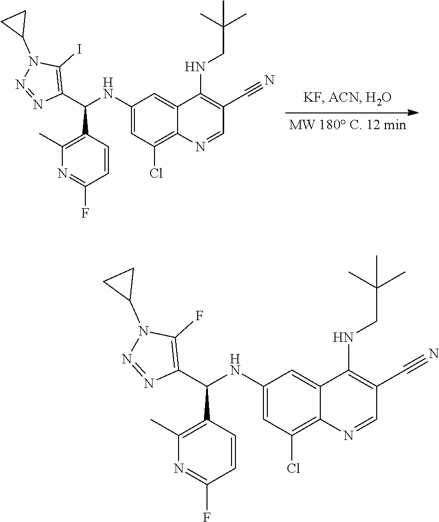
C1(C(C2=C(C)N=C(F)C=C2)NC2=CC(Cl)=C3C(=C2)C(NCC(C)(C)C)=C(C#N)C=N3)=C(I)N(C2CC2)N=N1.C1(C(C2=C(C)N=C(F)C=C2)NC2=CC(Cl)=C3C(=C2)C(NCC(C)(C)C)=C(C#N)C=N3)=C(F)N(C2CC2)N=N1
